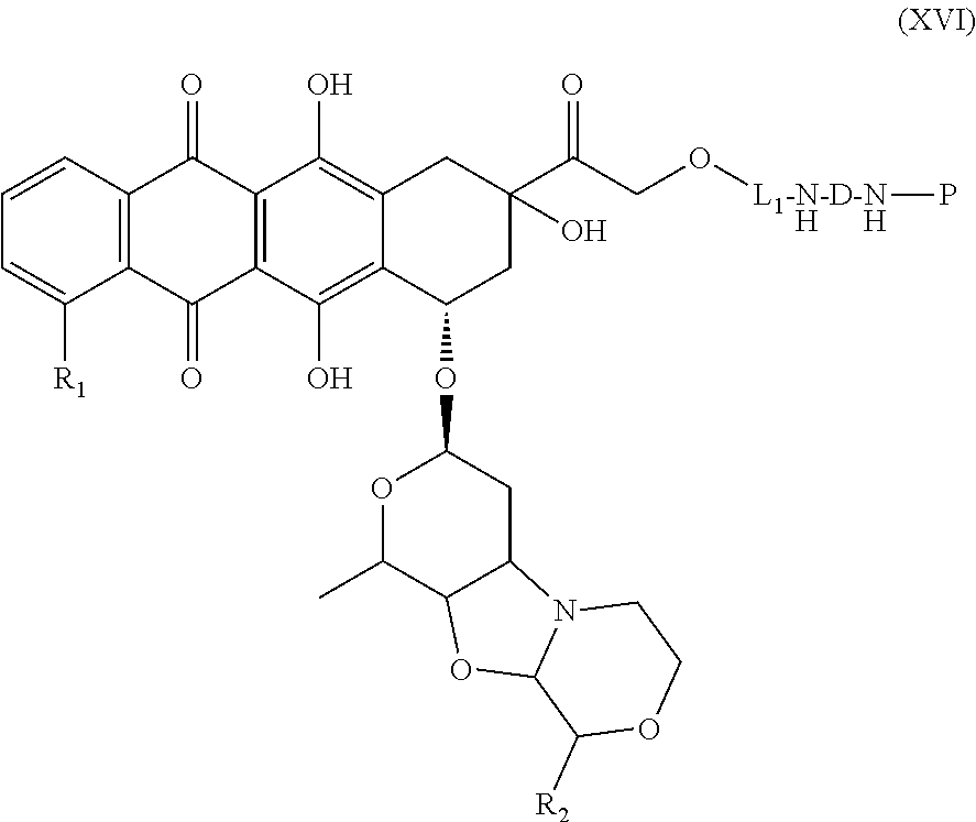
C1=CC2=C(C([R1])=C1)C(=O)C1=C(C2=O)C(O)=C2C(=C1O)C(OC1OC(C)C3C(C1)N1C(O3)C([R2])OCC1)CC(C(=O)CO[L1-N-D-N]P)(O)C2.[H].[H]
